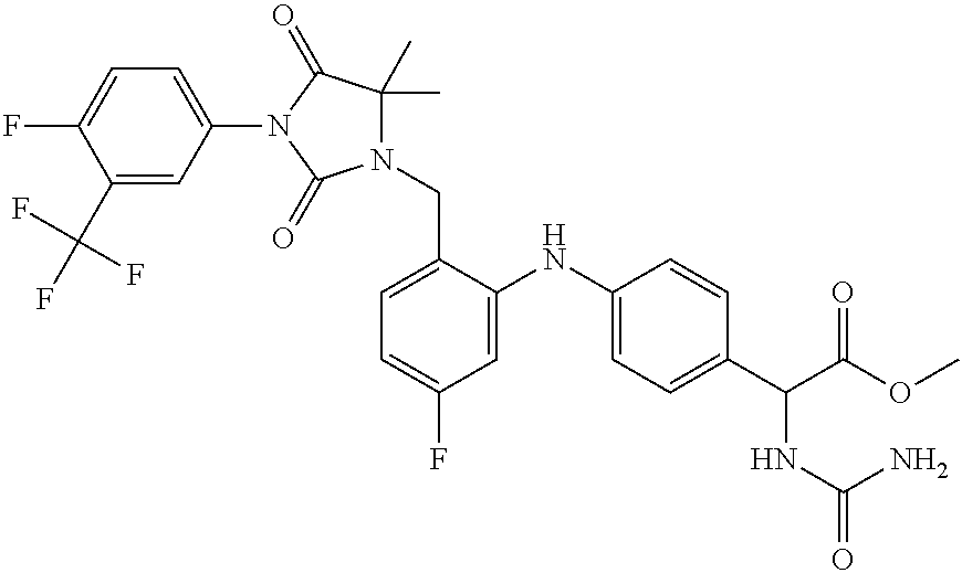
N1(C2=CC=C(F)C(C(F)(F)F)=C2)C(=O)N(CC2=CC=C(F)C=C2NC2=CC=C(C(C(OC)=O)NC(=O)N)C=C2)C(C)(C)C1=O
